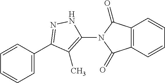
C1=CC(C2=NNC(N3C(=O)C4=C(C3=O)C=CC=C4)=C2C)=CC=C1
